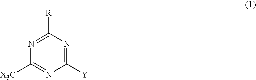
C1([Y])=NC([R])=NC([X3C])=N1
